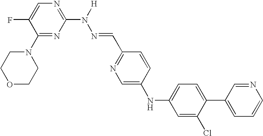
C1(N2CCOCC2)=NC(N(N=CC2=NC=C(NC3=CC=C(C4=CC=CN=C4)C(Cl)=C3)C=C2)[H])=NC=C1F
